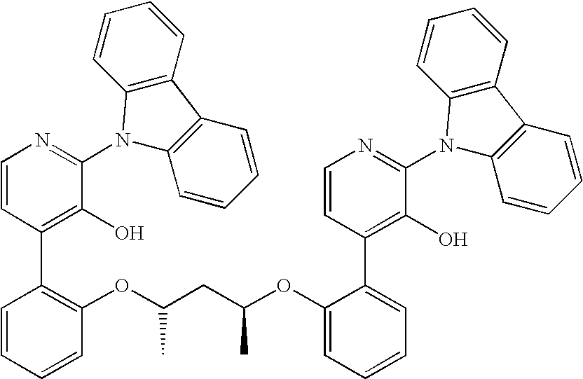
C1=CC(C2=C(OC(CC(OC3=CC=CC=C3C3=C(O)C(N4C5=C(C6=C4C=CC=C6)C=CC=C5)=NC=C3)C)C)C=CC=C2)=C(O)C(N2C3=C(C4=C2C=CC=C4)C=CC=C3)=N1
